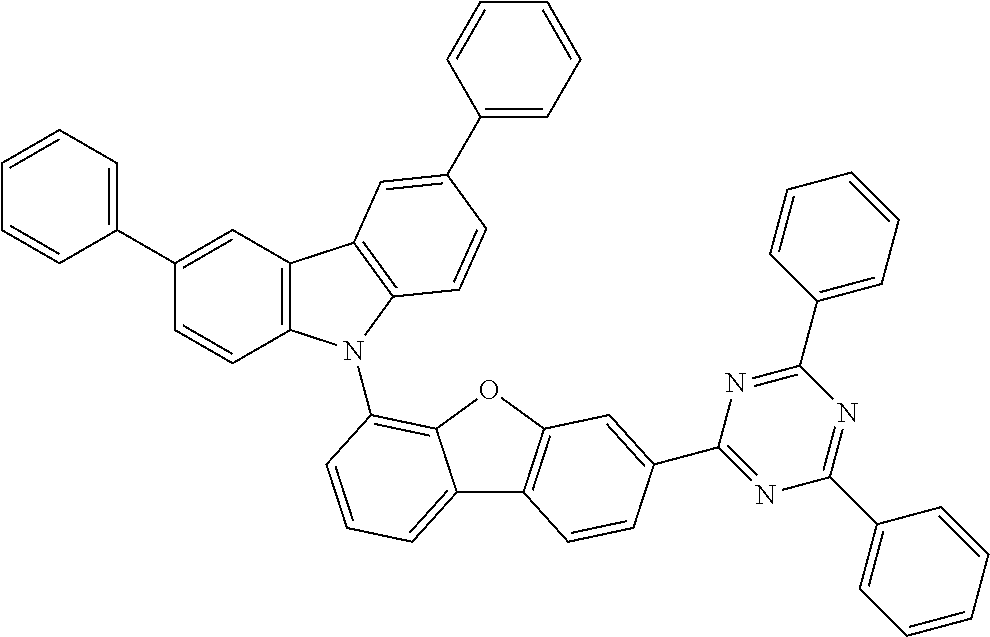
C1(C2=CC=CC=C2)=CC2=C(C=C1)N(C1=C3C(=CC=C1)C1=C(O3)C=C(C3=NC(C4=CC=CC=C4)=NC(C4=CC=CC=C4)=N3)C=C1)C1=C2C=C(C2=CC=CC=C2)C=C1
